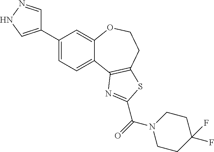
C1(C2=CNN=C2)=CC=C2C(=C1)OCCC1=C2N=C(C(=O)N2CCC(F)(F)CC2)S1
